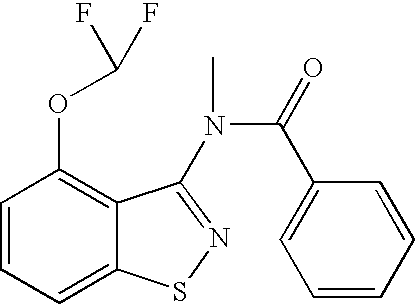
C1=CC=C2C(=C1OC(F)F)C(N(C)C(=O)C1=CC=CC=C1)=NS2
